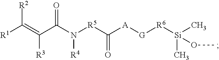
[R1]C(=C(C(N([R5]C([A][G][R6][Si](C)(C)OC)=O)[R4])=O)[R3])[R2]
